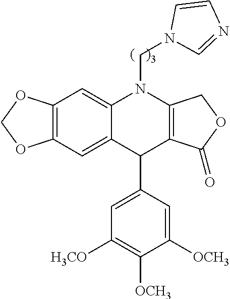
C12=C(C=C3C(=C1)N(CN1C=NC=C1)C1=C(C3C3=CC([H3CO])=C([OCH3])C([OCH3])=C3)C(=O)OC1)OCO2
